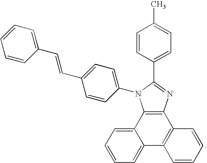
C12=CC=CC=C1C1=C(C3=C2N(C2=CC=C(C=CC4=CC=CC=C4)C=C2)C(C2=CC=C(C)C=C2)=N3)C=CC=C1
